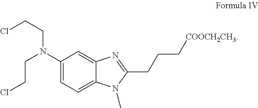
C12=CC(N(CCCl)CCCl)=CC=C1N(C)C(CCC[COOCH2CH3])=N2
